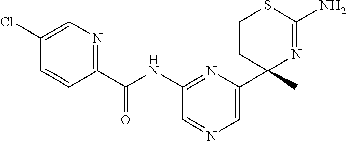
C(NC1=NC(C2(C)N=C(N)SCC2)=CN=C1)(=O)C1=NC=C(Cl)C=C1
